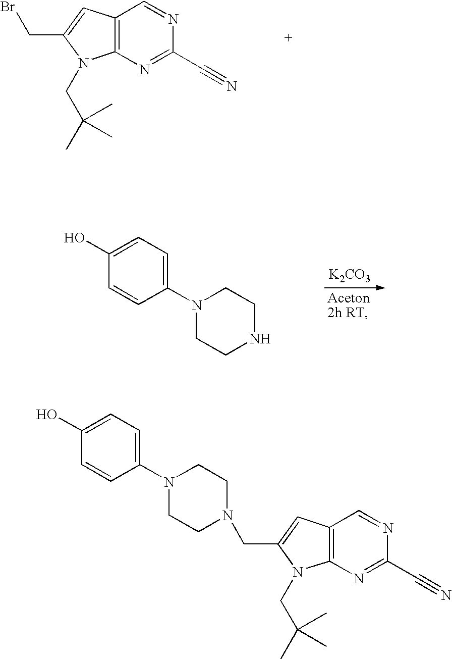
C12=C(N=C(C#N)N=C1)N(CC(C)(C)C)C(CBr)=C2.C1(O)=CC=C(N2CCNCC2)C=C1.[K2CO3].C12=C(N=C(C#N)N=C1)N(CC(C)(C)C)C(CN1CCN(C3=CC=C(O)C=C3)CC1)=C2
